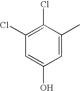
C1(Cl)=C(Cl)C(C)=CC(O)=C1
